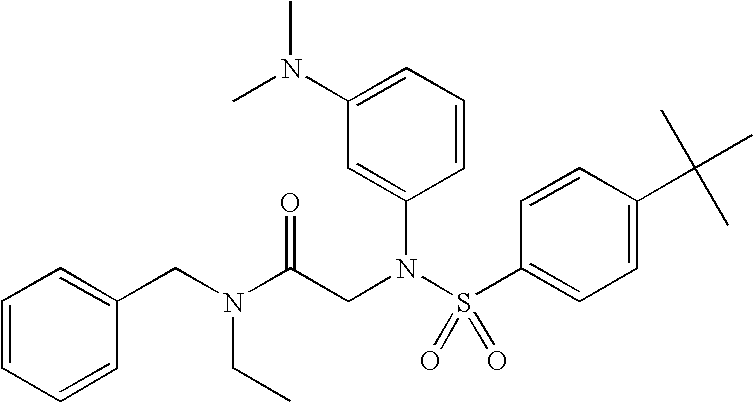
C1=CC=CC(CN(C(CN(S(C2=CC=C(C(C)(C)C)C=C2)(=O)=O)C2=CC(N(C)C)=CC=C2)=O)CC)=C1
